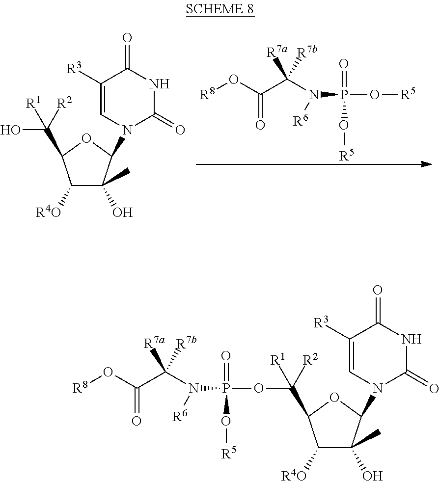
[R8]OC(C(N(P(O[R5])(=O)O[R5])[R6])([R7a])[R7b])=O.OC(C1C([R4O])C(O)(C)C(N2C(=O)NC(=O)C([R3])=C2)O1)([R1])[R2].[R8]OC(C(N(P(OC(C1C([R4O])C(O)(C)C(N2C(=O)NC(=O)C([R3])=C2)O1)([R1])[R2])(=O)O[R5])[R6])([R7a])[R7b])=O
